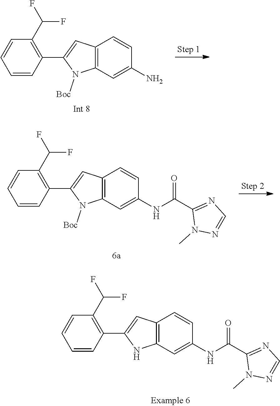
C12=C(C=C(NC(C3=NC=NN3C)=O)C=C1)NC(C1=C(C(F)F)C=CC=C1)=C2.C12=C(C=C(N)C=C1)N([Boc])C(C1=C(C(F)F)C=CC=C1)=C2.C12=C(C=C(NC(C3=NC=NN3C)=O)C=C1)N([Boc])C(C1=C(C(F)F)C=CC=C1)=C2
